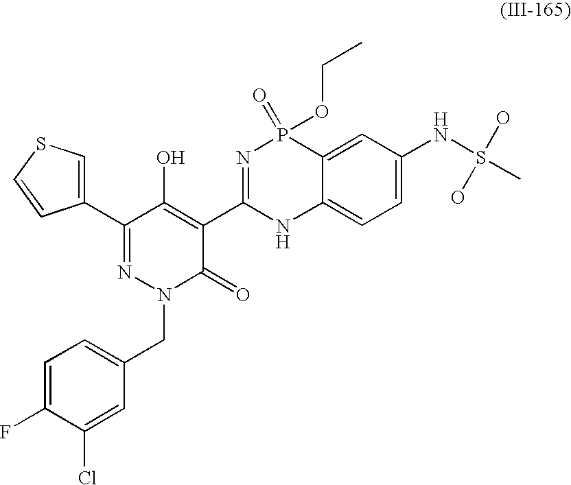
C1(C2=NN(CC3=CC=C(F)C(Cl)=C3)C(=O)C(C3=NP(=O)(OCC)C4=CC(NS(C)(O)O)=CC=C4N3)=C2O)=CSC=C1
